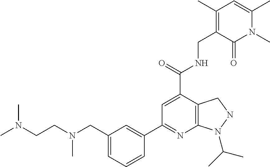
C1(CN(CCN(C)C)C)=CC=CC(C2=NC3=C(C(C(=O)NCC4=C(C)C=C(C)N(C)C4=O)=C2)CNN3C(C)C)=C1
